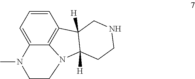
C1=C2C3=C(C=C1)C1([H])C([H])(N3CCN2C)CCNC1
